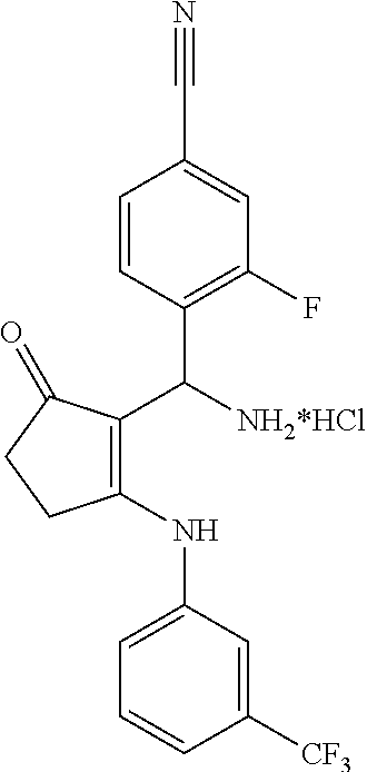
C1=CC(C(C2=C(NC3=CC=CC([CF3])=C3)CCC2=O)[NH2*HCl])=C(F)C=C1C#N
